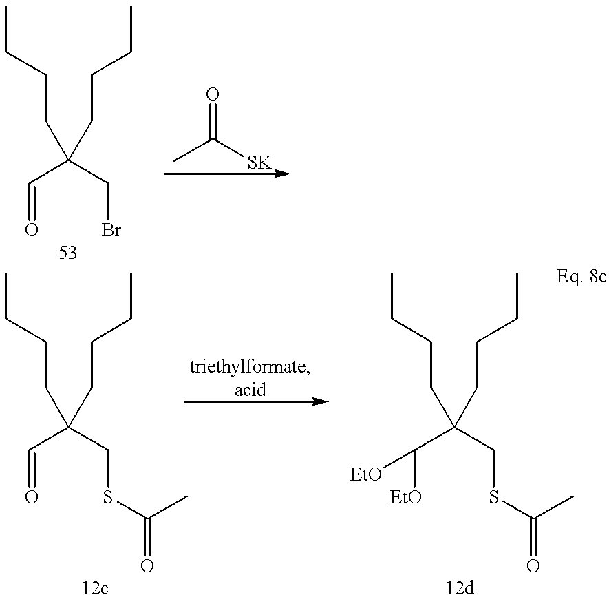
C(=O)C(CBr)(CCCC)CCCC.CC([SK])=O.C(=O)C(CSC(C)=O)(CCCC)CCCC.C([EtO])(C(CSC(C)=O)(CCCC)CCCC)[EtO]
